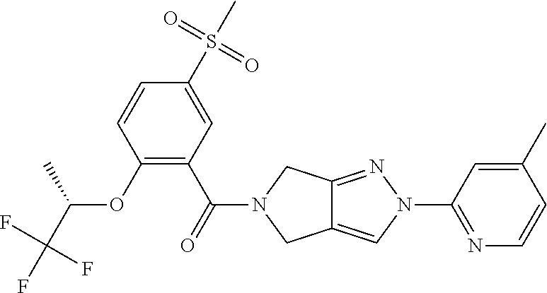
O(C1=C(C(=O)N2CC3=CN(C4=NC=CC(C)=C4)N=C3C2)C=C(S(C)(=O)=O)C=C1)C(C(F)(F)F)C
